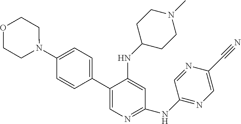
C1(C2=CN=C(NC3=NC=C(C#N)N=C3)C=C2NC2CCN(C)CC2)=CC=C(N2CCOCC2)C=C1
